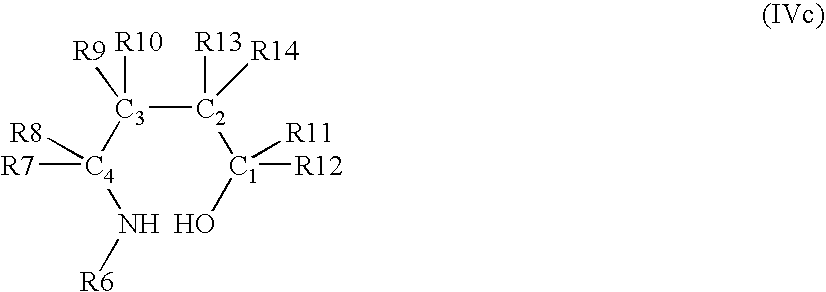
[C4](N[R6])([C3]([C2]([C1](O)([R12])[R11])([R13])[R14])([R9])[R10])([R7])[R8]
